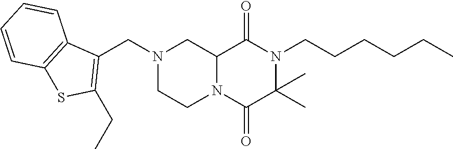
C12N(C(=O)C(C)(C)N(CCCCCC)C1=O)CCN(CC1=C(CC)SC3=C1C=CC=C3)C2
